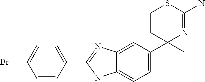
C1(C2=CC=C3C(=C2)N=C(C2=CC=C(Br)C=C2)N3)(C)N=C(N)SCC1
